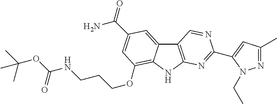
C12=C(N=C(C3=CC(C)=NN3CC)N=C1)NC1=C(OCCCNC(OC(C)(C)C)=O)C=C(C(=O)N)C=C21
